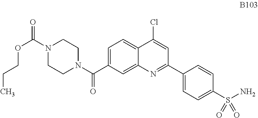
C1=C(C(N2CCN(C(=O)OCCC)CC2)=O)C=C2C(=C1)C(Cl)=CC(C1=CC=C(S(N)(=O)=O)C=C1)=N2
